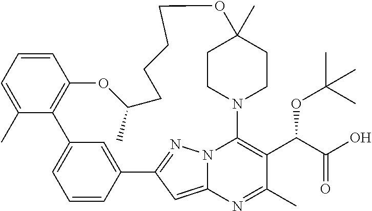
C1=CC=C(C)C2=C1OC(C)CCCCOC1(C)CCN(C3=C(C(C(O)=O)OC(C)(C)C)C(C)=NC4=CC(=NN43)C3=CC2=CC=C3)CC1
